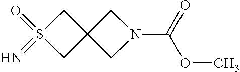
C1S(=O)(=N)CC12CN(C(=O)OC)C2
